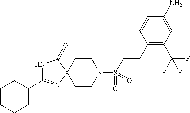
N1C(=O)C2(N=C1C1CCCCC1)CCN(S(=O)(CCC1=C(C(F)(F)F)C=C(N)C=C1)=O)CC2
